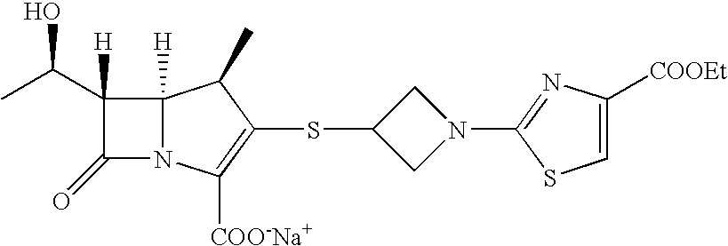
C1N(C2=NC([COOEt])=CS2)CC1SC1=C([COO-Na+])N2C(=O)C([H])(C(C)O)C2([H])C1C
